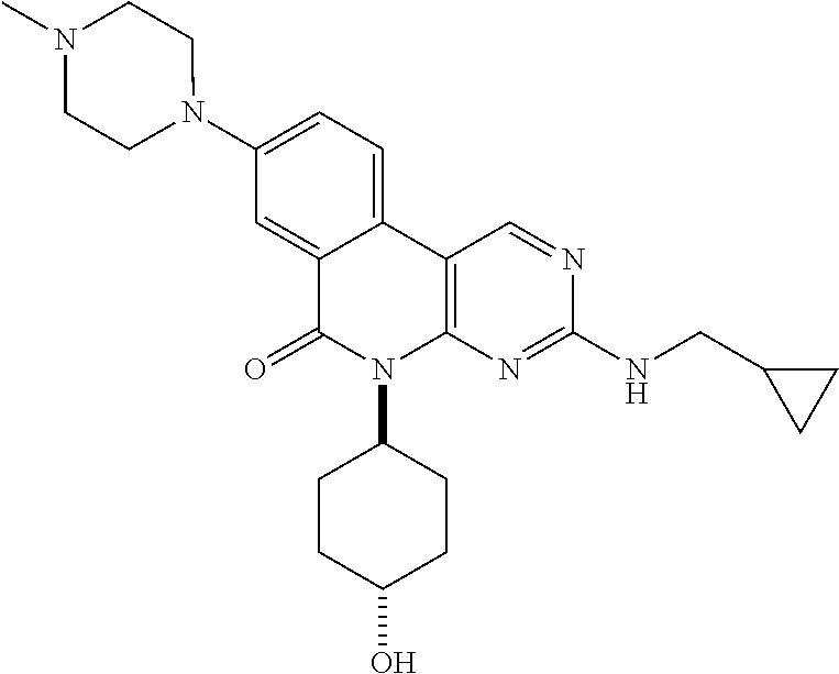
C1(N2CCN(C)CC2)=CC=C2C(=C1)C(=O)N(C1CCC(O)CC1)C1=C2C=NC(NCC2CC2)=N1
